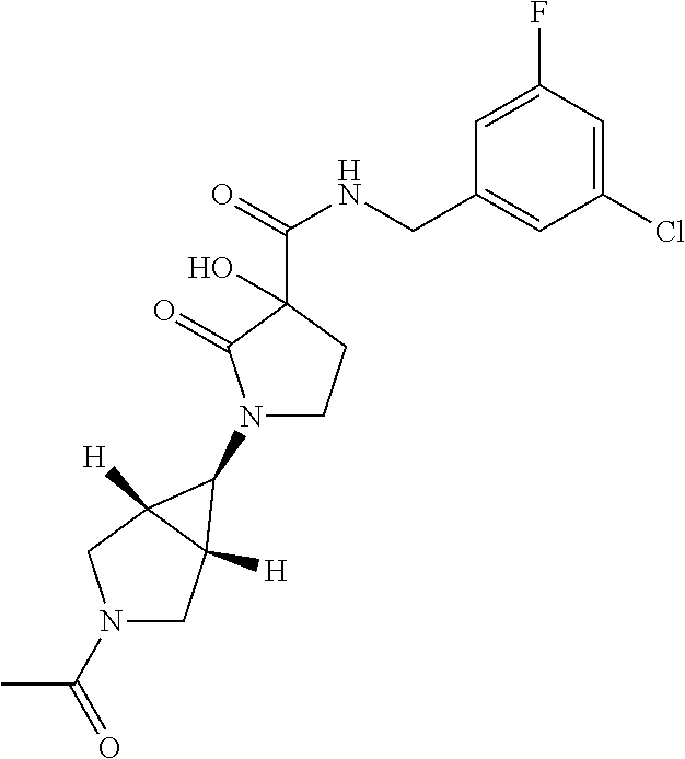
N1(C2C3([H])CN(C(=O)C)CC32[H])CCC(C(NCC2=CC(Cl)=CC(F)=C2)=O)(O)C1=O
